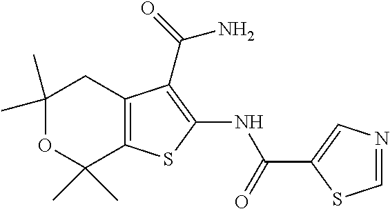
C1(C)(C)OC(C)(C)C2=C(C1)C(C(N)=O)=C(NC(=O)C1=CN=CS1)S2
